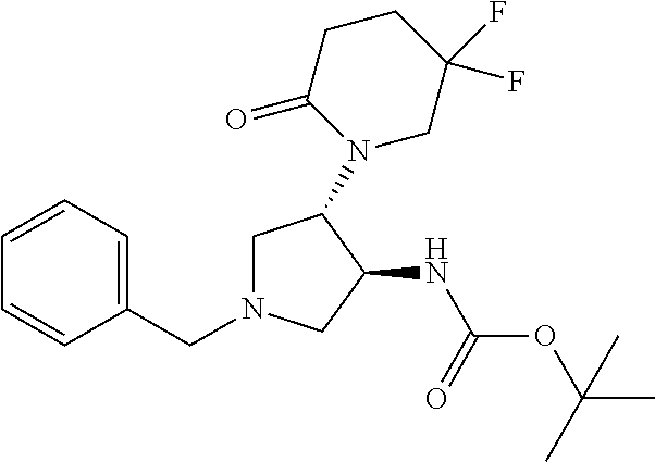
C1(CN2CC(N3CC(F)(F)CCC3=O)C(NC(=O)OC(C)(C)C)C2)=CC=CC=C1
